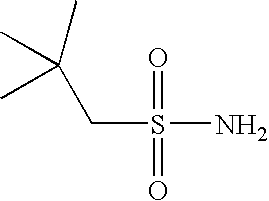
C(S(=O)(=O)N)C(C)(C)C
